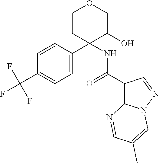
C1CC(C2=CC=C(C(F)(F)F)C=C2)(NC(C2=C3N(N=C2)C=C(C)C=N3)=O)C(O)CO1
